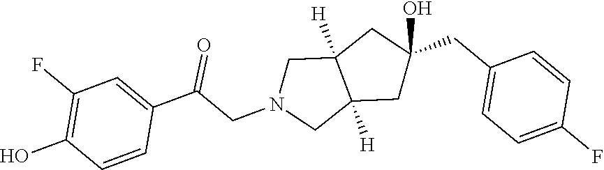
C1(CC2=CC=C(F)C=C2)(O)CC2([H])C([H])(CN(CC(C3=CC(F)=C(O)C=C3)=O)C2)C1
